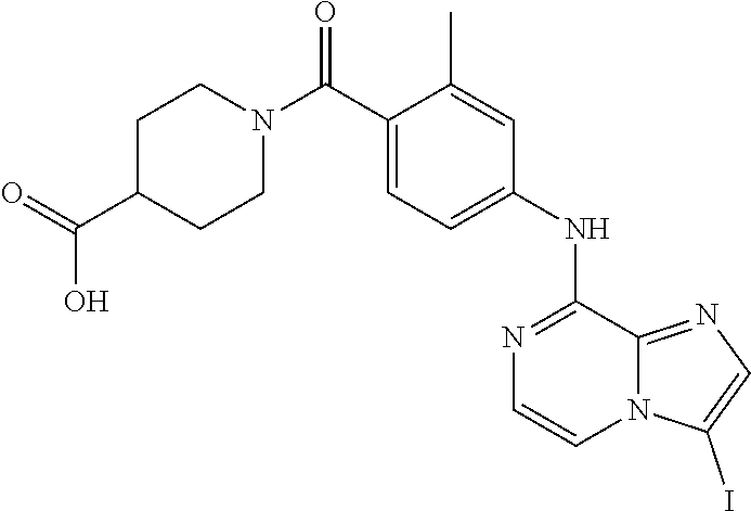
C1(NC2=CC=C(C(N3CCC(C(=O)O)CC3)=O)C(C)=C2)=NC=CN2C1=NC=C2I
